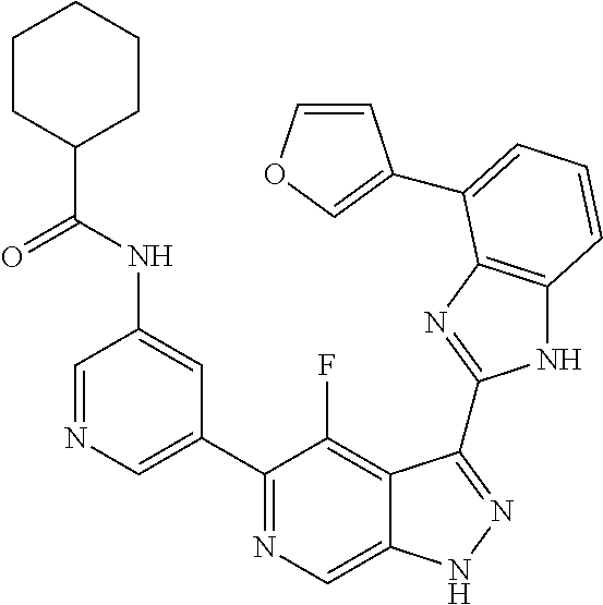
C1=NC=C(C2=NC=C3C(=C2F)C(C2=NC4=C(N2)C=CC=C4C2=COC=C2)=NN3)C=C1NC(C1CCCCC1)=O
